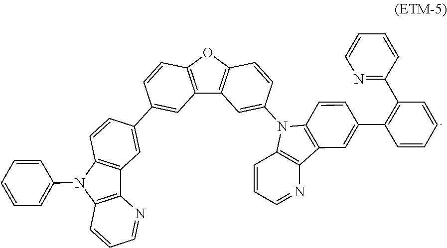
C12=C(OC3=C1C=C(N1C4=C(C5=C1C=CC(C1=C(C6=NC=CC=C6)C=CC=C1)=C5)N=CC=C4)C=C3)C=CC(C1=CC3=C(C=C1)N(C1=CC=CC=C1)C1=C3N=CC=C1)=C2
